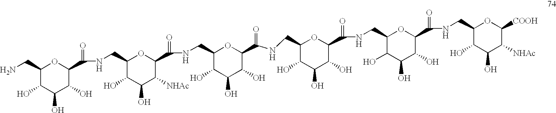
C1(CN)C(O)C(O)C(O)C(C(=O)NCC2C(O)C(O)C([NHAc])C(C(=O)NCC3C(O)C(O)C(O)C(C(=O)NCC4C(O)C(O)C(O)C(C(NCC5C(O)C(O)C(O)C(C(=O)NCC6C(O)C(O)C([NHAc])C([COOH])O6)O5)=O)O4)O3)O2)O1
